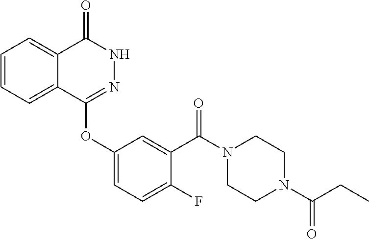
C1=CC=C2C(=C1)C(=O)NN=C2OC1=CC=C(F)C(C(N2CCN(C(CC)=O)CC2)=O)=C1
